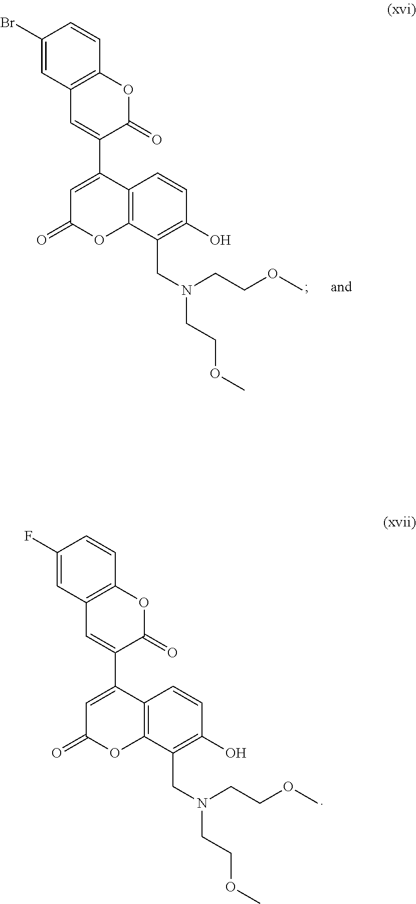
C1(F)=CC2=C(C=C1)OC(=O)C(C1=CC(=O)OC3=C1C=CC(O)=C3CN(CCOC)CCOC)=C2.C1(Br)=CC2=C(C=C1)OC(=O)C(C1=CC(=O)OC3=C1C=CC(O)=C3CN(CCOC)CCOC)=C2
